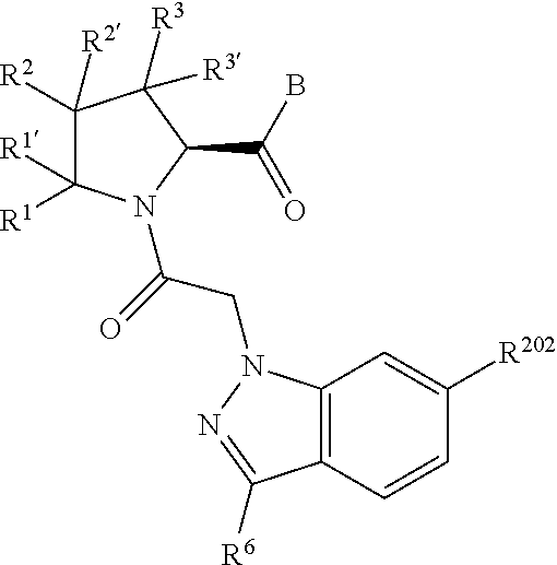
C1([R2])([R2])C([R1])([R1])N(C(=O)CN2C3=C(C=CC([R202])=C3)C([R6])=N2)C(C(B)=O)C1([R3])[R3]
